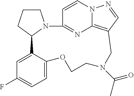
C1CCC2N1C1=NC3=C(C=NN3C=C1)CN(C(=O)C)CCOC1=CC=C(F)C=C21
